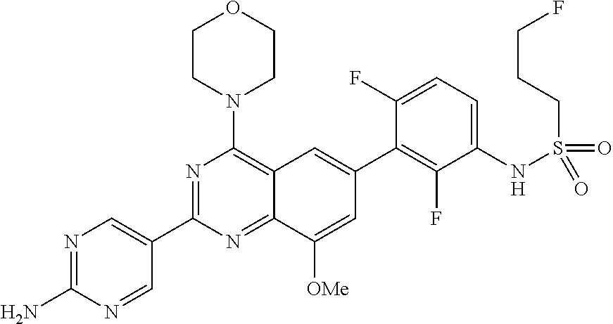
C12=NC(C3=CN=C(N)N=C3)=NC(N3CCOCC3)=C1C=C(C1=C(F)C(NS(CCCF)(=O)=O)=CC=C1F)C=C2[OMe]
